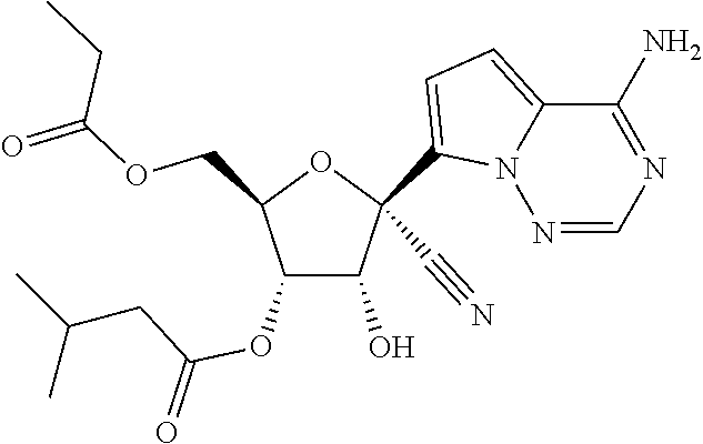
O(CC1C(OC(CC(C)C)=O)C(O)C(C#N)(C2=CC=C3N2N=CN=C3N)O1)C(=O)CC
